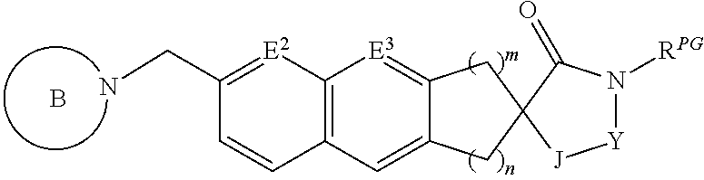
C12=C(C=C3C(=[E3]1)CC1(C3)[J][Y]N([RPG])C1=O)C=CC(CN)=[E2]2.B
